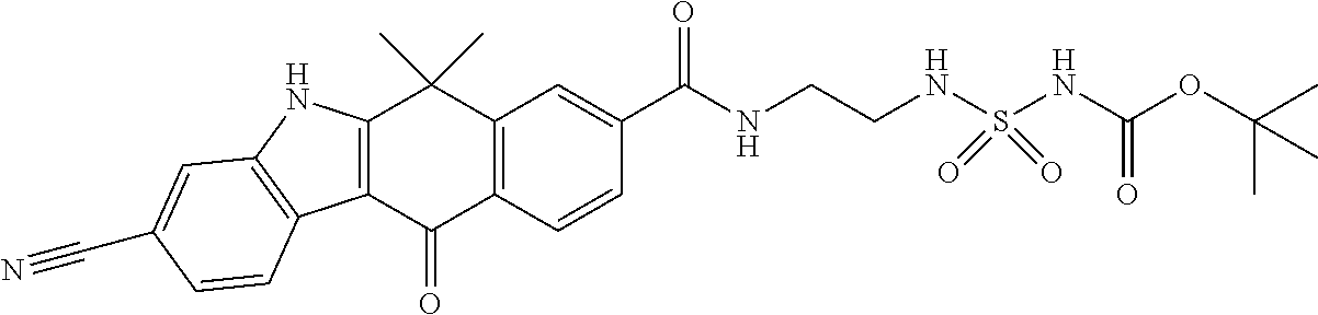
C12=C(C(=O)C3=C(C1(C)C)C=C(C(NCCNS(NC(OC(C)(C)C)=O)(=O)=O)=O)C=C3)C1=C(N2)C=C(C#N)C=C1
